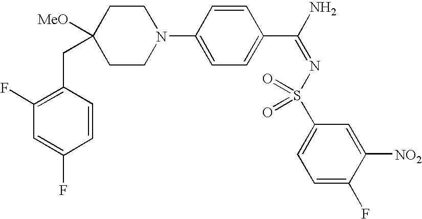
C1=CC(CC2([MeO])CCN(C3=CC=C(C(N)=NS(C4=CC=C(F)C([NO2])=C4)(=O)=O)C=C3)CC2)=C(F)C=C1F
